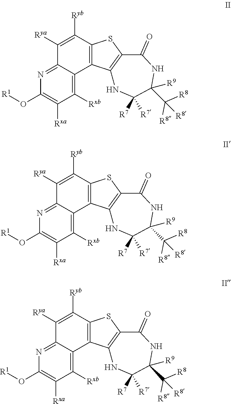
C1([Rya])=C([Ryb])C2=C(C3=C([Rxb])C([Rxa])=C(O[R1])N=C13)C1=C(S2)C(=O)NC([R9])(C([R8])([R8])[R8])C([R7])([R7])N1.C1([Rya])=C([Ryb])C2=C(C3=C([Rxb])C([Rxa])=C(O[R1])N=C13)C1=C(S2)C(=O)NC([R9])(C([R8])([R8])[R8])C([R7])([R7])N1.C1([Rya])=C([Ryb])C2=C(C3=C([Rxb])C([Rxa])=C(O[R1])N=C13)C1=C(S2)C(=O)NC([R9])(C([R8])([R8])[R8])C([R7])([R7])N1
